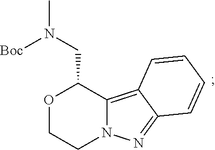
O1CCN2C(=C3C(=N2)C=CC=C3)C1CN([Boc])C
